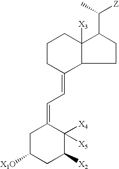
C1CC(=CC=C2CC([X1O])CC([X2])C2([X4])[X5])C2C([X3])(C1)C(C(C)[Z])CC2
